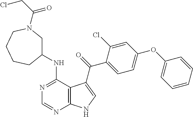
C1=CC=CC(OC2=CC=C(C(=O)C3=CNC4=C3C(NC3CN(C(CCl)=O)CCCC3)=NC=N4)C(Cl)=C2)=C1
